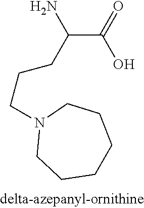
C(C(=O)O)(CCCN1CCCCCC1)N
